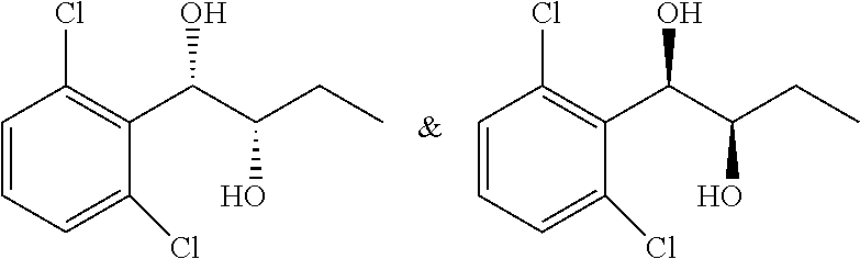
C1=CC=C(Cl)C(C(O)C(O)CC)=C1Cl.C1=CC=C(Cl)C(C(O)C(O)CC)=C1Cl
